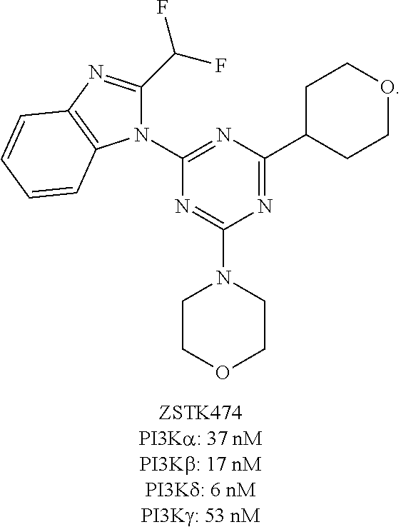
N1=C(C2CCOCC2)N=C(N2C(C(F)F)=NC3=C2C=CC=C3)N=C1N1CCOCC1
